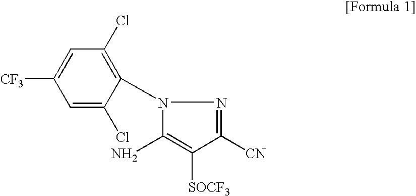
C1(Cl)=C(N2C(N)=C([SOCF3])C([CN])=N2)C(Cl)=CC([CF3])=C1
